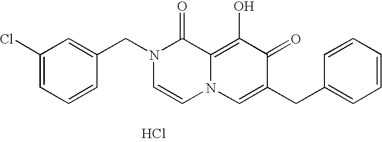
C1=C(CN2C=CN3C(=C(O)C(=O)C(CC4=CC=CC=C4)=C3)C2=O)C=CC=C1Cl.Cl
